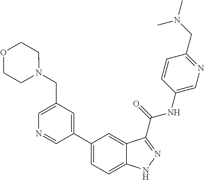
C1(CN2CCOCC2)=CN=CC(C2=CC=C3C(=C2)C(C(NC2=CN=C(CN(C)C)C=C2)=O)=NN3)=C1
